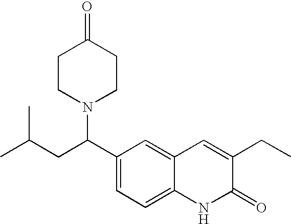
C(CC(C1=CC=C2C(=C1)C=C(CC)C(=O)N2)N1CCC(=O)CC1)(C)C
